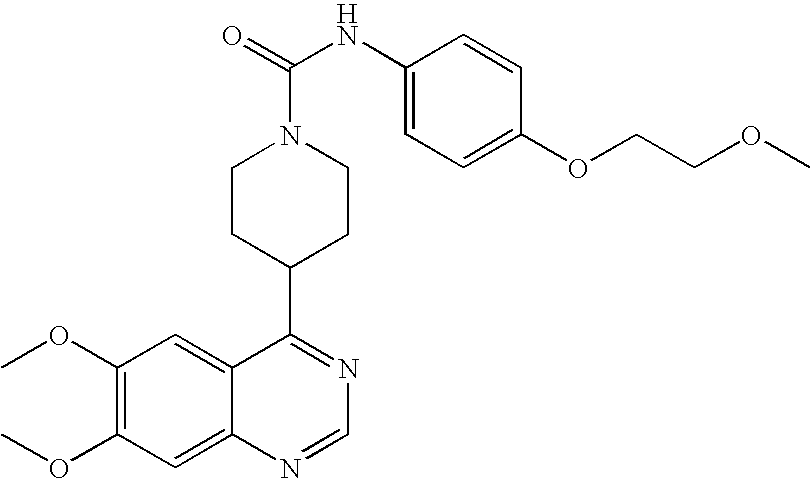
C1(OC)=C(OC)C=C2C(=C1)N=CN=C2C1CCN(C(=O)NC2=CC=C(OCCOC)C=C2)CC1
